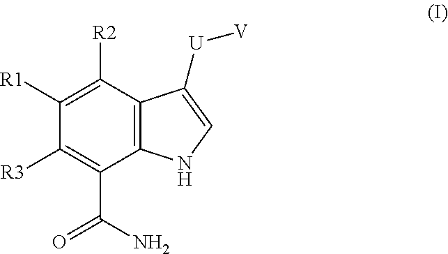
C1([R3])=C(C(N)=O)C2=C(C([R2])=C1[R1])C([U][V])=CN2
